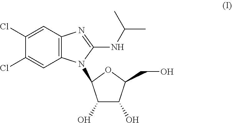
C1(Cl)=CC2=C(C=C1Cl)N=C(NC(C)C)N2C1C(O)C(O)C(CO)O1
